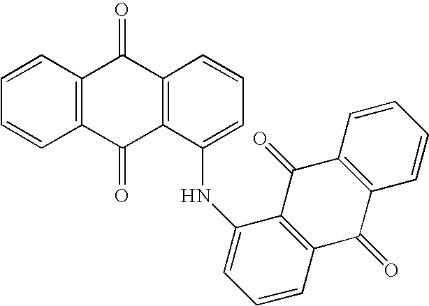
C1=CC2=C(C=C1)C(=O)C1=C(C2=O)C=CC=C1NC1=CC=CC2=C1C(=O)C1=C(C2=O)C=CC=C1
